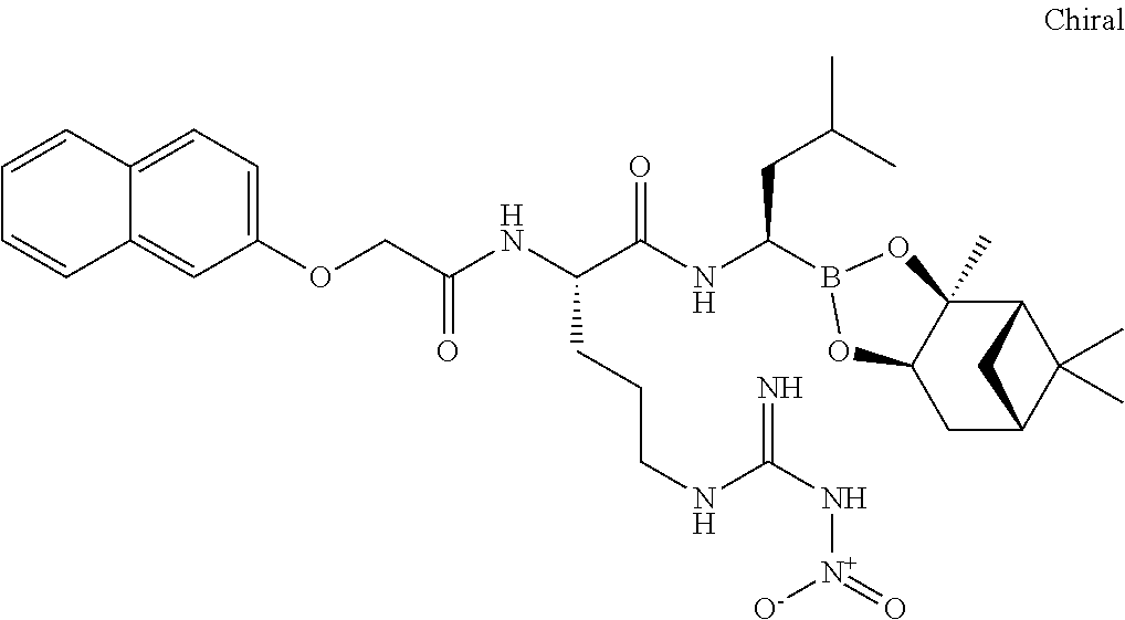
C12C3(C)C(CC(C1(C)C)C2)OB(C(NC(C(NC(COC1=CC=C2C(=C1)C=CC=C2)=O)CCCNC(N[N+]([O-])=O)=N)=O)CC(C)C)O3
